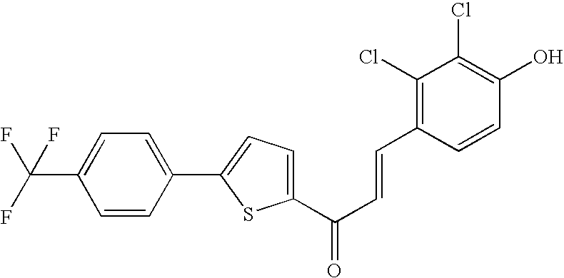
C1(C(C=CC2=C(Cl)C(Cl)=C(O)C=C2)=O)=CC=C(C2=CC=C(C(F)(F)F)C=C2)S1
